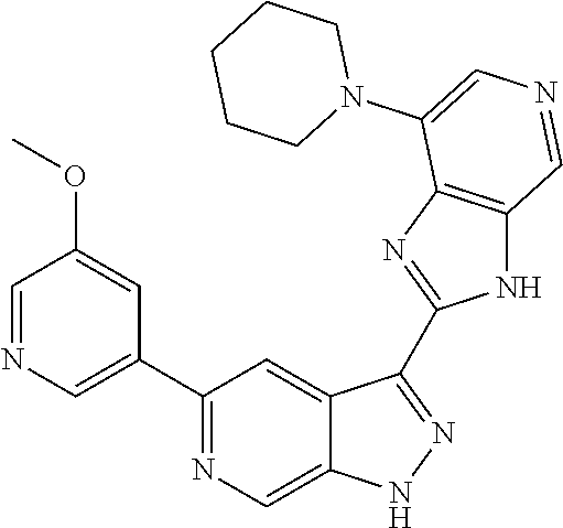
C1(C2=CN=CC(OC)=C2)=NC=C2C(=C1)C(C1=NC3=C(N1)C=NC=C3N1CCCCC1)=NN2
